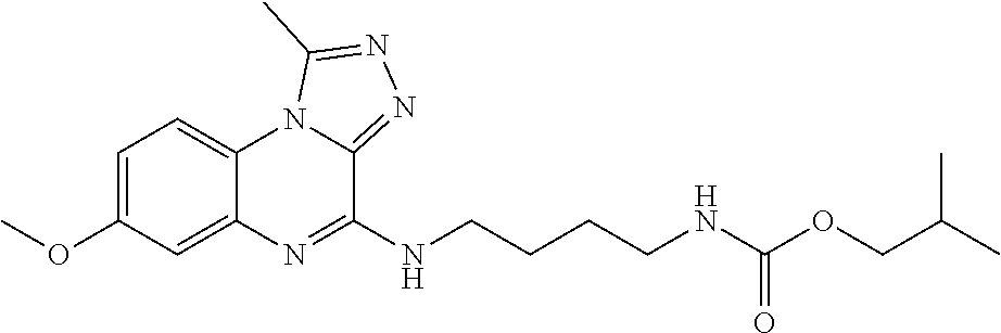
C1=C(OC)C=C2C(=C1)N1C(=NN=C1C)C(NCCCCNC(OCC(C)C)=O)=N2
